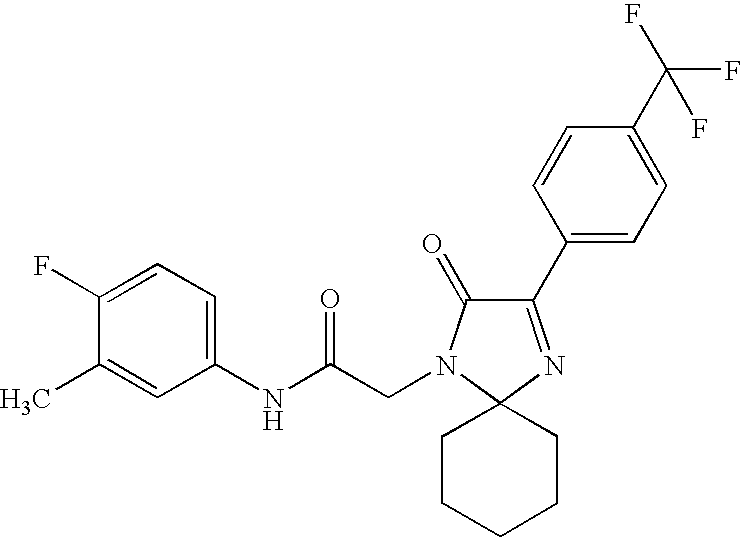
C1(NC(CN2C(=O)C(C3=CC=C(C(F)(F)F)C=C3)=NC23CCCCC3)=O)=CC=C(F)C(C)=C1
